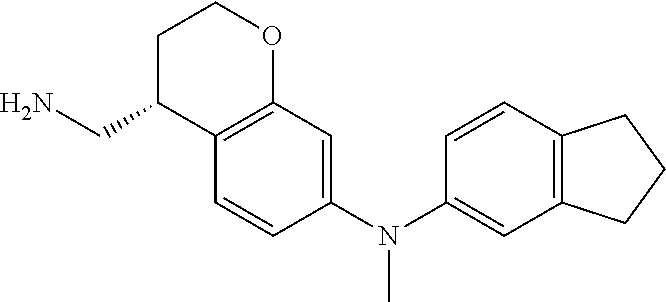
C1=CC2=C(C=C1N(C1=CC3=C(C=C1)C(CN)CCO3)C)CCC2
